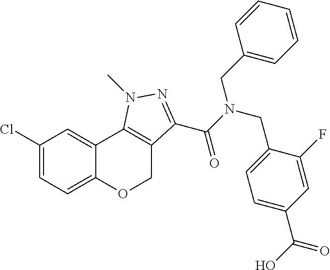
C1(Cl)=CC=C2C(=C1)C1=C(CO2)C(C(N(CC2=CC=C(C(O)=O)C=C2F)CC2=CC=CC=C2)=O)=NN1C
